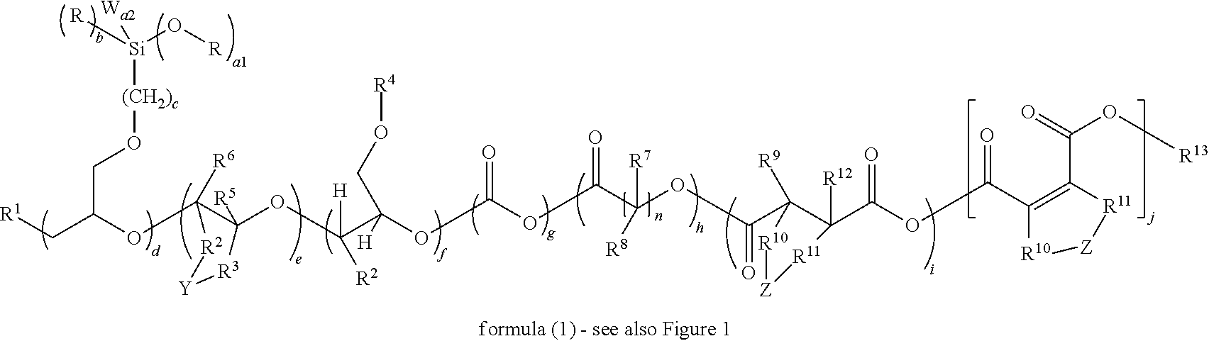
[R1]CC(OC1([R6])C(OC(C(OC(OC(C(OC(C2([R9])C(C(OC(C3=C(C(=O)O[R13])[R11][Z][R10]3)=O)=O)([R12])[R11][Z][R10]2)=O)([R7])[R8])=O)=O)(CO[R4])[H])([H])[R2])([R5])[R3][Y][R2]1)CO[(CH2)c][Si]([R])(O[R])[Wa2]
